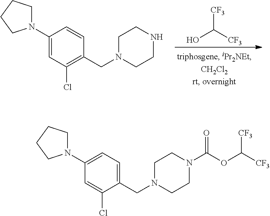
C1(N2CCCC2)=CC(Cl)=C(CN2CCNCC2)C=C1.OC([CF3])[CF3].C1(N2CCCC2)=CC=C(CN2CCN(C(OC([CF3])[CF3])=O)CC2)C(Cl)=C1
